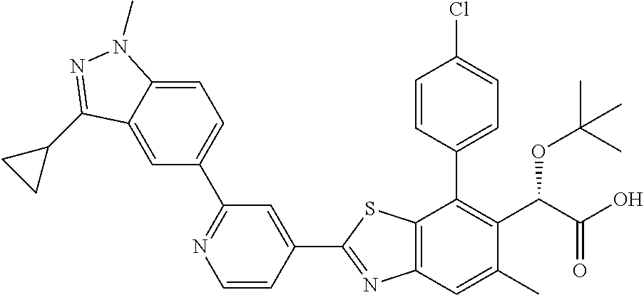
C1(C2=NC3=C(S2)C(C2=CC=C(Cl)C=C2)=C(C(C(O)=O)OC(C)(C)C)C(C)=C3)=CC(C2=CC=C3C(=C2)C(C2CC2)=NN3C)=NC=C1
